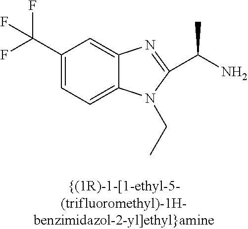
C1(C(F)(F)F)=CC=C2C(=C1)N=C(C(C)N)N2CC
